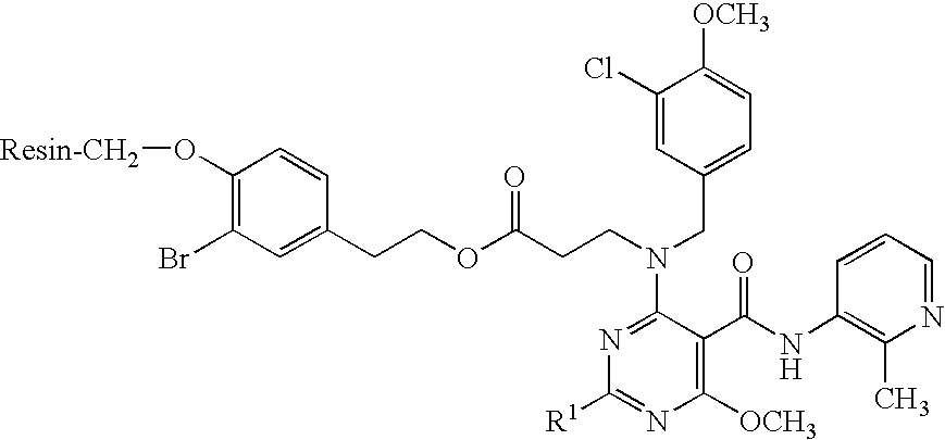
C1(O[Resin-CH2])=C(Br)C=C(CCOC(CCN(CC2=CC=C([OCH3])C(Cl)=C2)C2=NC([R1])=NC([OCH3])=C2C(NC2=C(C)N=CC=C2)=O)=O)C=C1
